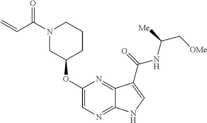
C1(OC2CCCN(C(C=C)=O)C2)=CN=C2C(=N1)C(C(=O)NC(C[OMe])[Me])=CN2
